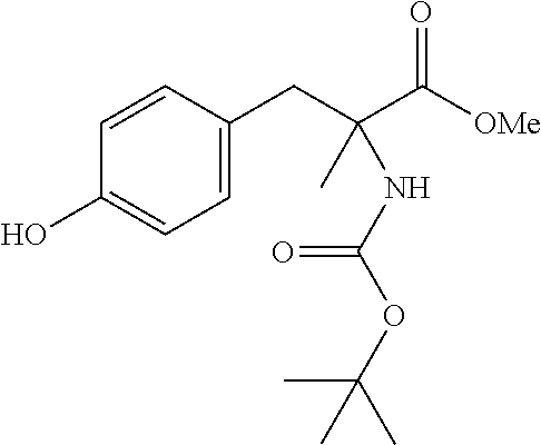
C1=CC(CC(C([OMe])=O)(C)NC(OC(C)(C)C)=O)=CC=C1O
